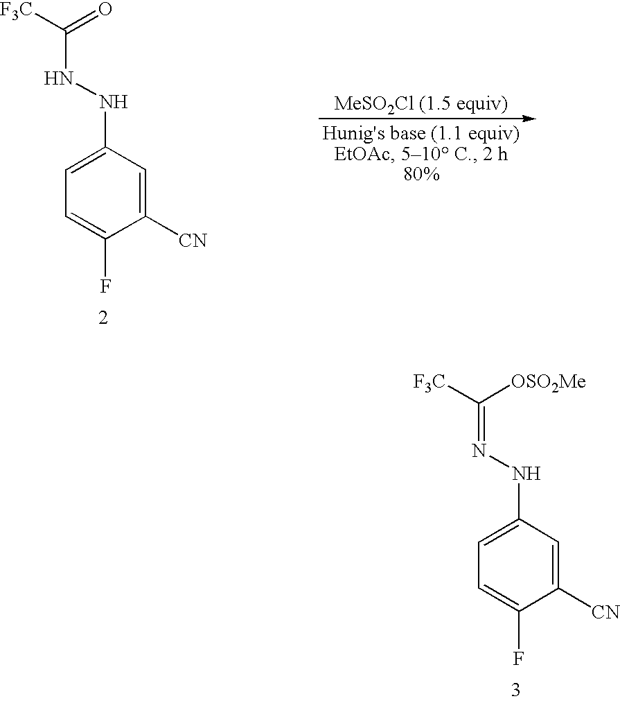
C1=C(NNC([F3C])=O)C=C([CN])C(F)=C1.C1=C(NN=C([F3C])[OSO2Me])C=C([CN])C(F)=C1
